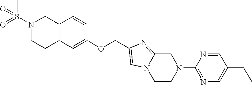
C12=C(C=C(OCC3=CN4C(=N3)CN(C3=NC=C(CC)C=N3)CC4)C=C1)CCN(S(=O)(C)=O)C2
